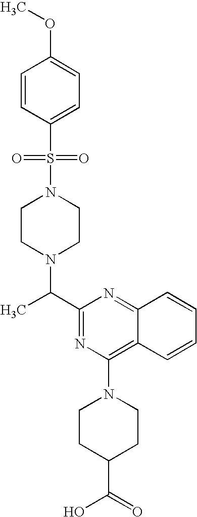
C1(C(C)N2CCN(S(=O)(=O)C3=CC=C(OC)C=C3)CC2)=NC(N2CCC(C(O)=O)CC2)=C2C(=N1)C=CC=C2
